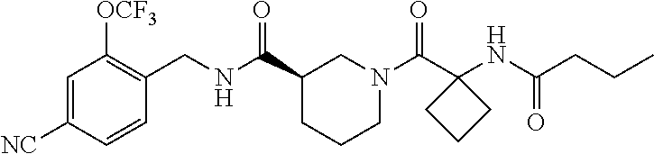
C1=C([NC])C=CC(CNC(C2CCCN(C(C3(NC(CCC)=O)CCC3)=O)C2)=O)=C1[OCF3]
